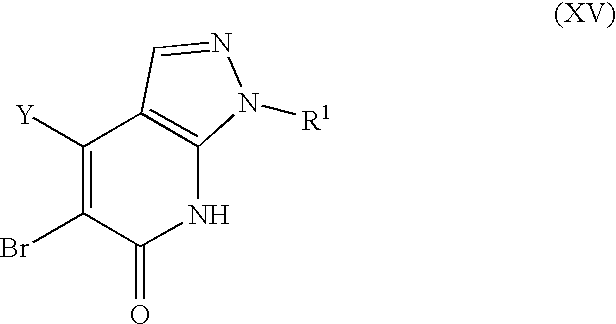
C1([Y])=C(Br)C(=O)NC2=C1C=NN2[R1]
